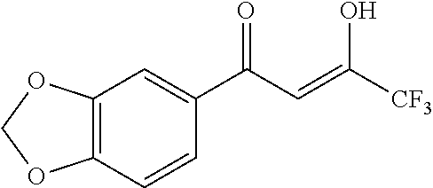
C12=C(C=C(C(C=C([CF3])O)=O)C=C1)OCO2
